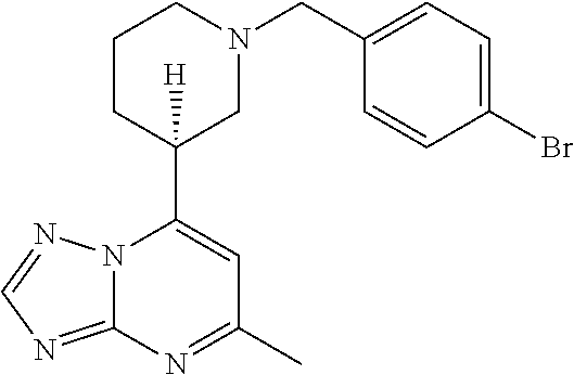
N12C(=NC=N1)N=C(C)C=C2C1([H])CN(CC2=CC=C(Br)C=C2)CCC1
